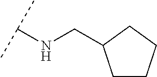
N(CC1CCCC1)C(C)C
